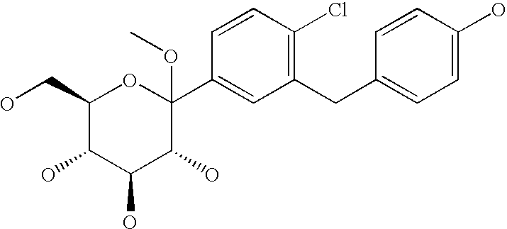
C1(CO)C(O)C(O)C(O)C(C2=CC(CC3=CC=C(O)C=C3)=C(Cl)C=C2)(OC)O1
